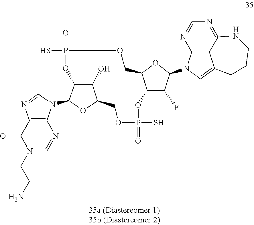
P1(S)(=O)OC2C(COP(=O)(S)OC3C(O)C(OC3N3C4=C(N=C3)C(=O)N(CCN)C=N4)CO1)OC(N1C3=C4C(=C1)CCCNC4=NC=N3)C2F
